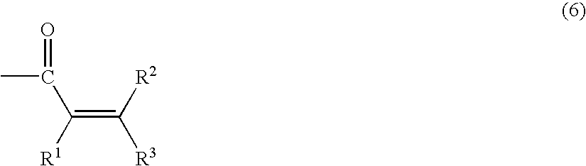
CC(=O)C([R1])=C([R2])[R3]
